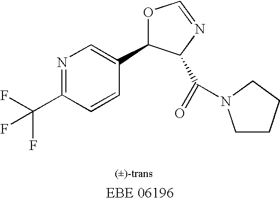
N1=C(C(F)(F)F)C=CC(C2OC=NC2C(=O)N2CCCC2)=C1
